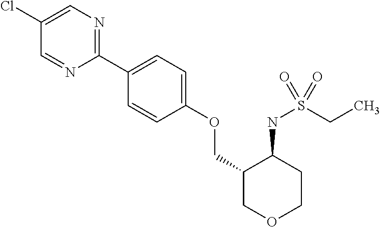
C1(C2=CC=C(OCC3COCCC3NS(CC)(=O)=O)C=C2)=NC=C(Cl)C=N1
